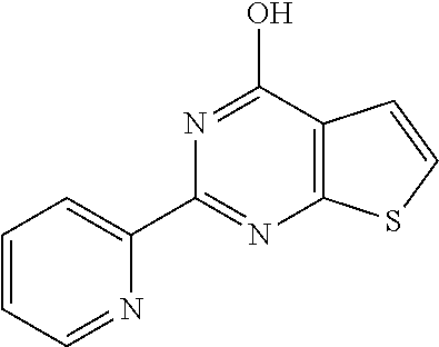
C1=CC=NC(C2=NC3=C(C(O)=N2)C=CS3)=C1
